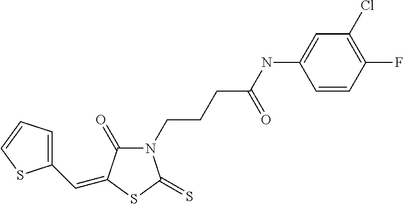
C1(C=C2C(=O)N(CCCC(NC3=CC(Cl)=C(F)C=C3)=O)C(=S)S2)=CC=CS1
